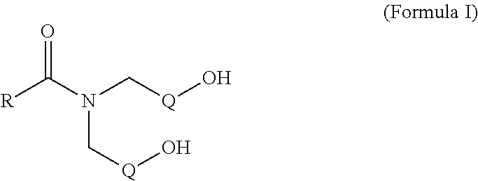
[R]C(N(C[Q]O)C[Q]O)=O
